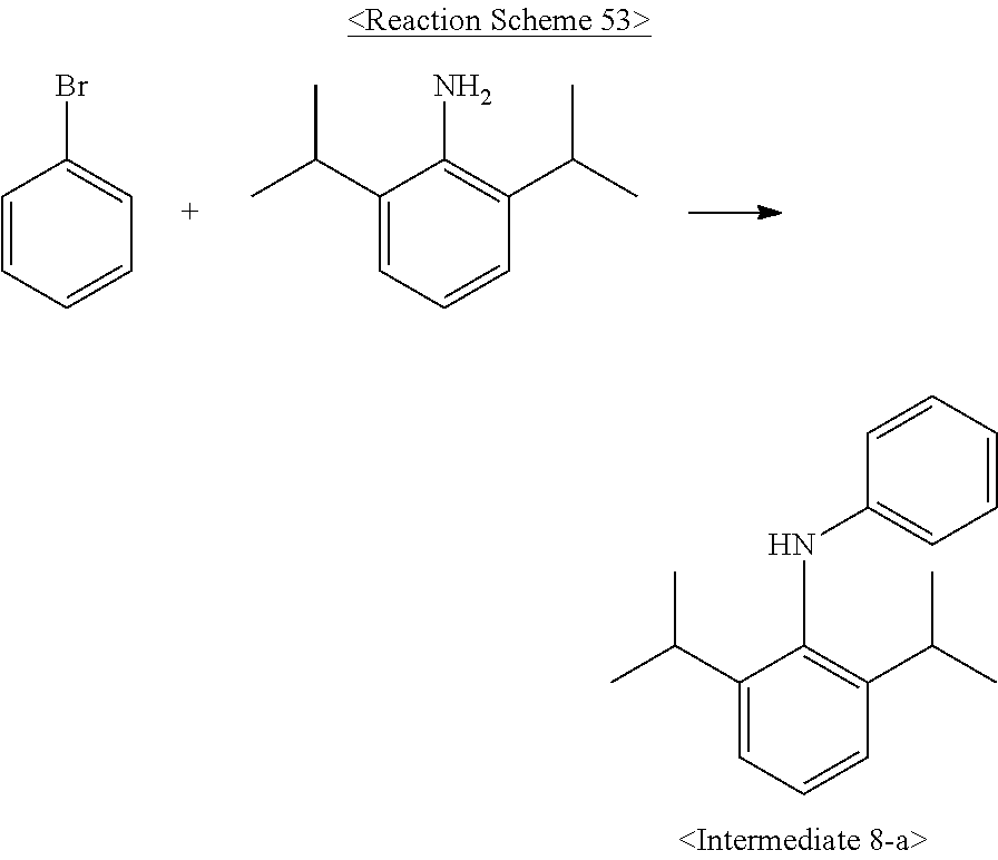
C1=CC=CC=C1Br.C1(C(C)C)=CC=CC(C(C)C)=C1N.C1(C(C)C)=CC=CC(C(C)C)=C1NC1=CC=CC=C1
